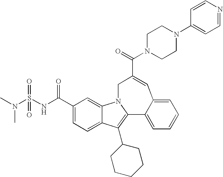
N1(C(=O)C2=CC3=CC=CC=C3C3=C(C4CCCCC4)C4=CC=C(C(=O)NS(N(C)C)(=O)=O)C=C4N3C2)CCN(C2=CC=NC=C2)CC1
